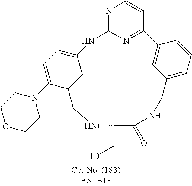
N1=C2N=C(C=C1)C1=CC(=CC=C1)CNC(=O)C(CO)NCC1=CC(=CC=C1N1CCOCC1)N2
